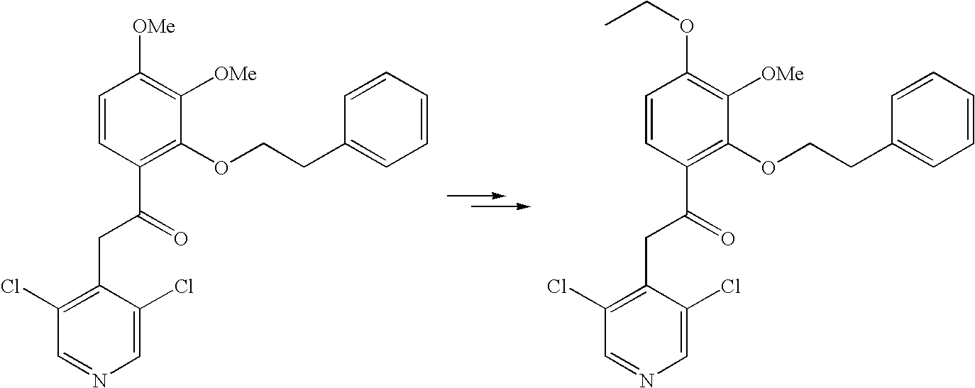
C1=CC(C(CC2=C(Cl)C=NC=C2Cl)=O)=C(OCCC2=CC=CC=C2)C([OMe])=C1[OMe].C1=CC(C(CC2=C(Cl)C=NC=C2Cl)=O)=C(OCCC2=CC=CC=C2)C([OMe])=C1OCC
